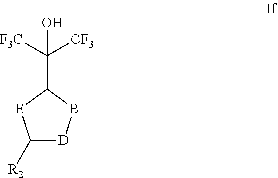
C1([R2])[D]BC(C([F3C])([CF3])O)[E]1
